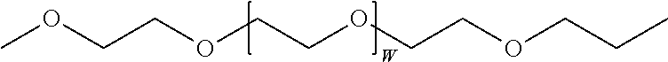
COCCOCCOCCOCCC
